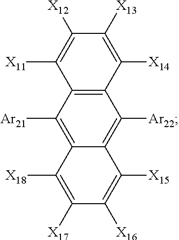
C1([X11])=C([X12])C([X13])=C([X14])C2=C1C([Ar21])=C1C(=C2[Ar22])C([X15])=C([X16])C([X17])=C1[X18]
